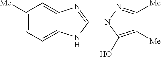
C1([Me])=CC=C2C(=C1)N=C(N1C(O)=C([Me])C([Me])=N1)N2
